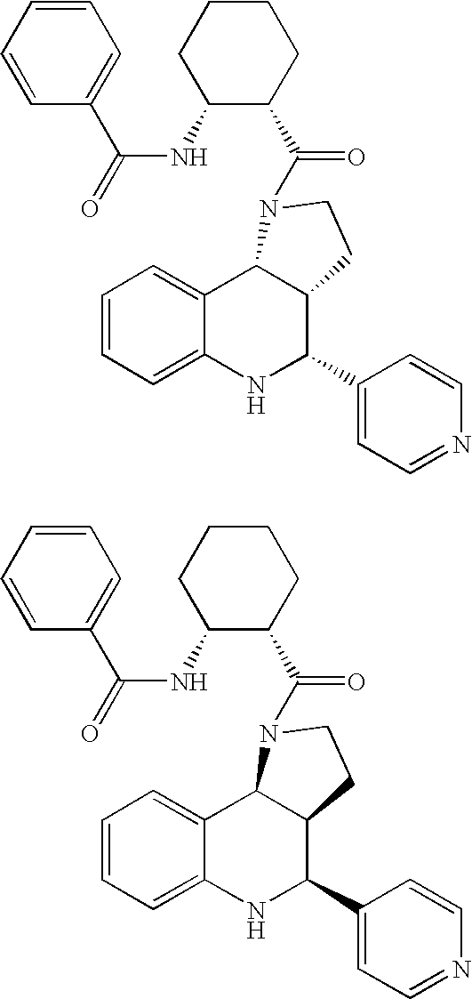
C1=CC=C2C(=C1)C1C(C(C3=CC=NC=C3)N2)CCN1C(=O)C1C(NC(=O)C2=CC=CC=C2)CCCC1.C1=CC=C2C(=C1)C1C(C(C3=CC=NC=C3)N2)CCN1C(=O)C1C(NC(=O)C2=CC=CC=C2)CCCC1
